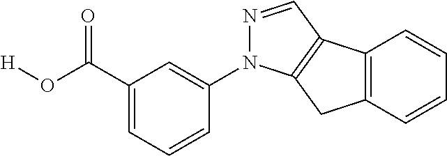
N1=CC2=C(N1C1=CC(C(O[H])=O)=CC=C1)CC1=C2C=CC=C1
